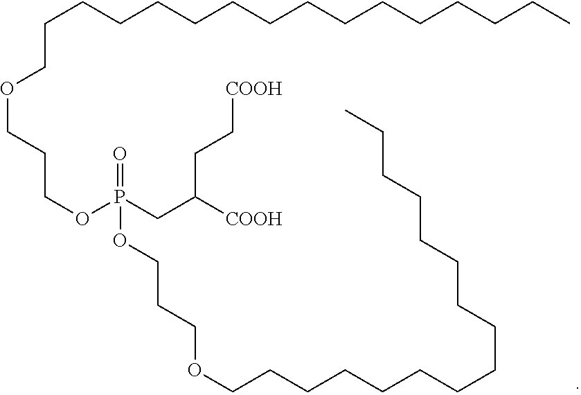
C(CCCCCCCCCCCCCC)COCCCOP(CC([COOH])CC[COOH])(=O)OCCCOCCCCCCCCCCCCCCCC
